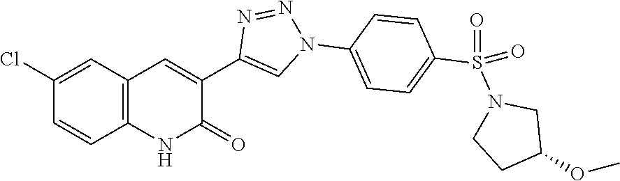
C1=CC2=C(C=C1Cl)C=C(C1=CN(C3=CC=C(S(N4CCC(OC)C4)(=O)=O)C=C3)N=N1)C(=O)N2
